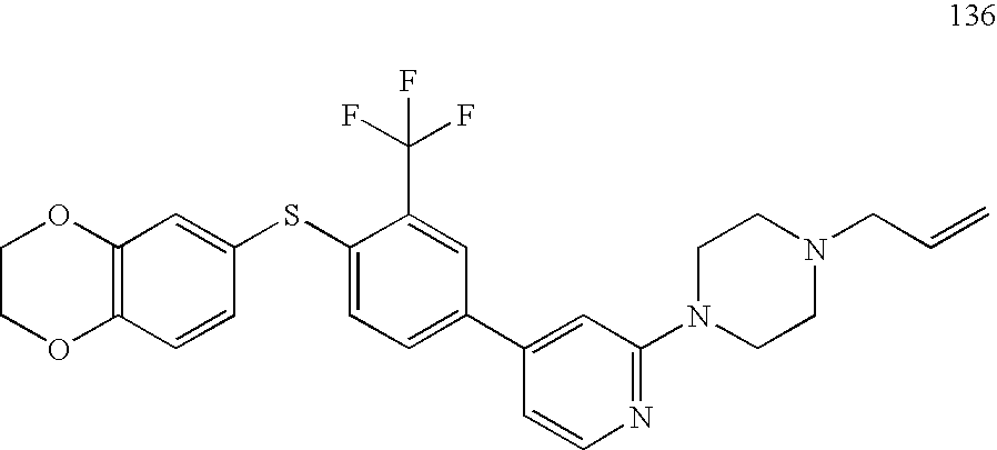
C1COC2=C(O1)C=C(SC1=CC=C(C3=CC(N4CCN(CC=C)CC4)=NC=C3)C=C1C(F)(F)F)C=C2
